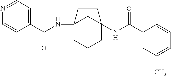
C12(NC(C3=CC=NC=C3)=O)CCCC(NC(C3=CC(C)=CC=C3)=O)(C1)CC2
